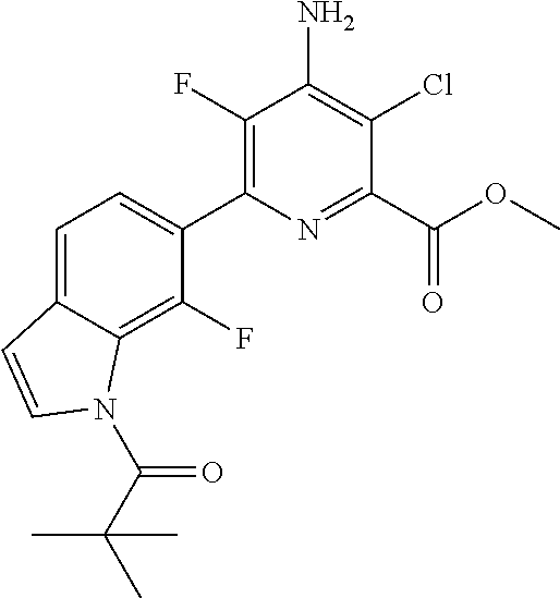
C1(F)=C(C2=CC=C3C(=C2F)N(C(C(C)(C)C)=O)C=C3)N=C(C(OC)=O)C(Cl)=C1N
